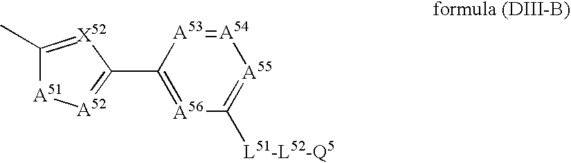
C1(C)=[X52]C(C2=[A56]C([L51-L52-Q5])=[A55][A54]=[A53]2)=[A52][A51]1
